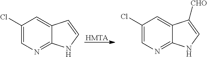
C12=NC=C(Cl)C=C1C=CN2.[HMTA].C12=NC=C(Cl)C=C1C([CHO])=CN2
